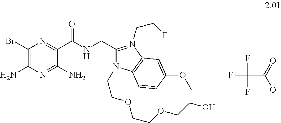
FC(C(=O)[O-])(F)F.N1(CCOCCOCCO)C2=C(N(CCF)=C1CNC(C1=NC(Br)=C(N)N=C1N)=O)C=C(OC)C=C2
